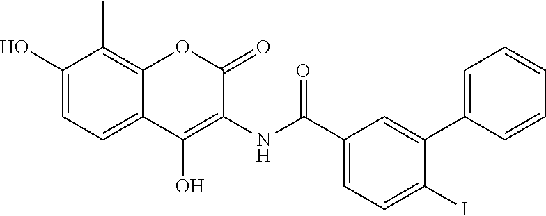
C1(O)=CC=C2C(=C1C)OC(=O)C(NC(=O)C1=CC=C(I)C(C3=CC=CC=C3)=C1)=C2O
